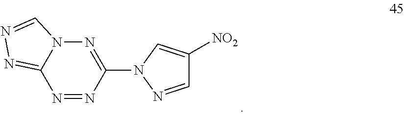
N12C(=NN=C1)N=NC(N1N=CC([NO2])=C1)=N2
